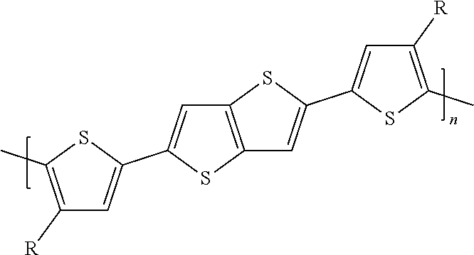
S1C(C)=C([R])C=C1C1=CC2=C(S1)C=C(C1=CC([R])=C(C)S1)S2
